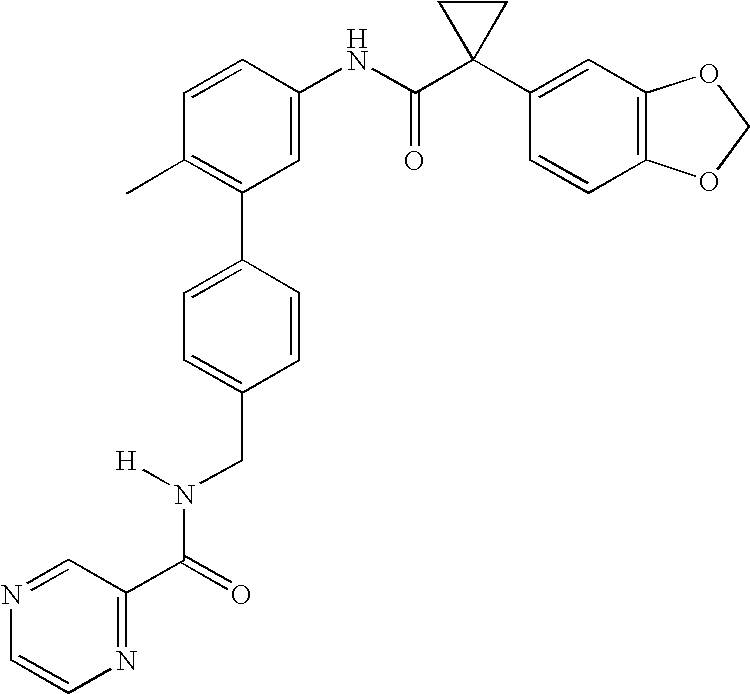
C1(C2=C(C)C=CC(NC(C3(C4=CC5=C(C=C4)OCO5)CC3)=O)=C2)=CC=C(CN(C(C2=NC=CN=C2)=O)[H])C=C1
